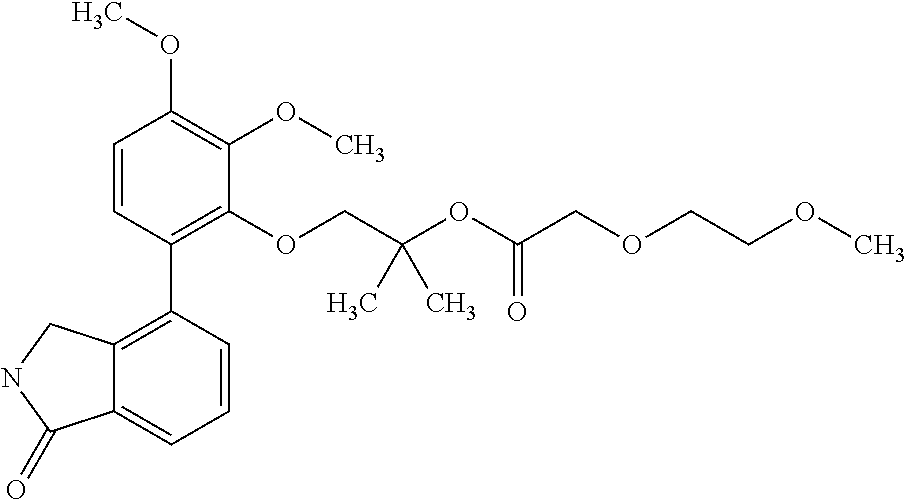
C1=CC(C2=C3C(=CC=C2)C(=O)NC3)=C(OCC(OC(COCCOC)=O)(C)C)C(OC)=C1OC
